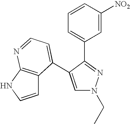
C1=CNC2=C1C(C1=CN(CC)N=C1C1=CC=CC([NO2])=C1)=CC=N2
